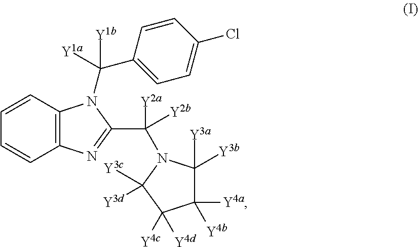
C1=CC=CC2=C1N(C(C1=CC=C(Cl)C=C1)([Y1b])[Y1a])C(C([Y2a])([Y2b])N1C([Y3a])([Y3b])C([Y4a])([Y4b])C([Y4c])([Y4d])C1([Y3c])[Y3d])=N2
